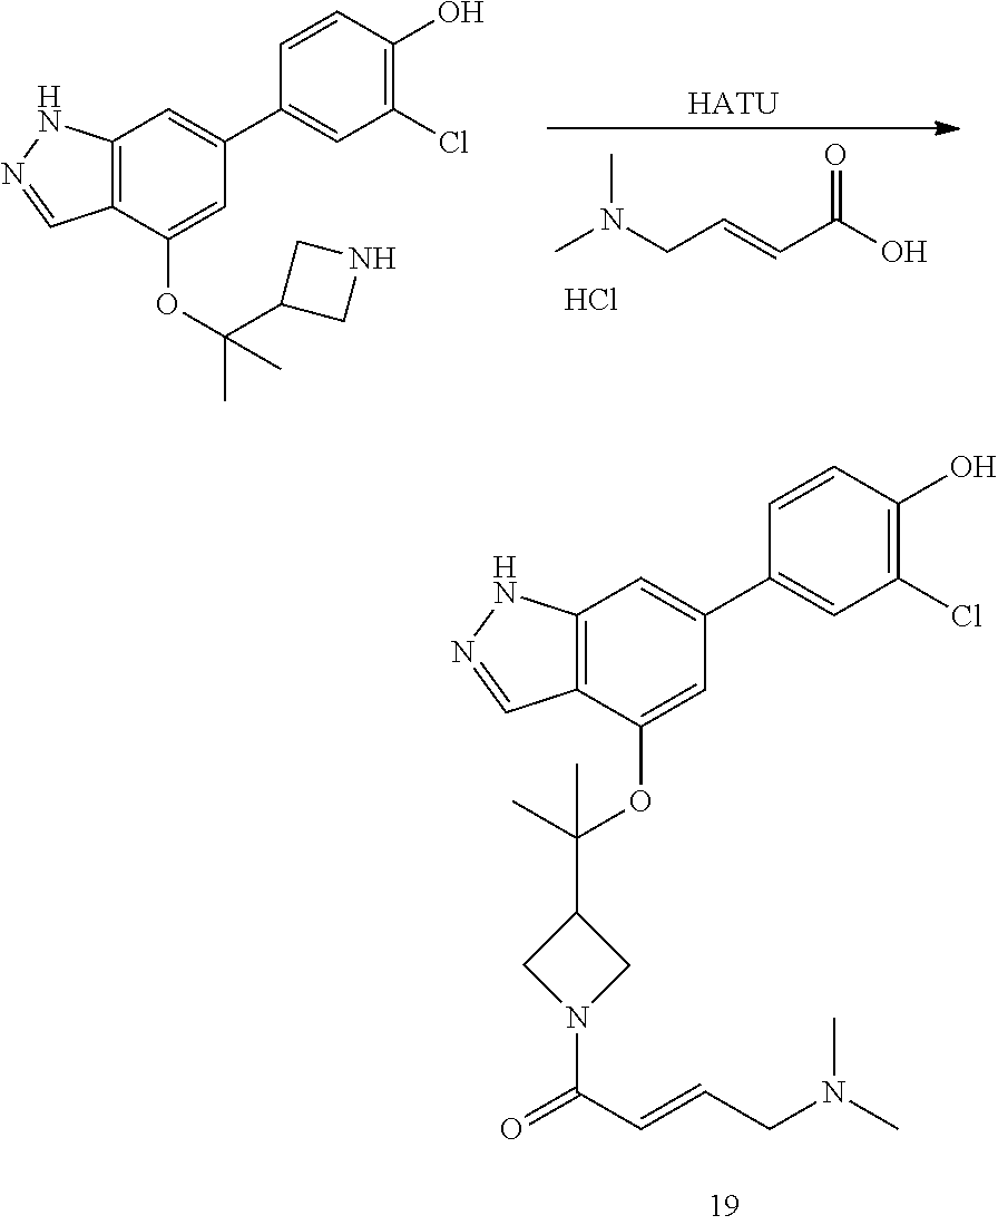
C12=C(C(OC(C3CN(C(=O)C=CCN(C)C)C3)(C)C)=CC(C3=CC(Cl)=C(O)C=C3)=C1)C=NN2.CN(C)CC=CC(O)=O.C12=C(C(OC(C3CNC3)(C)C)=CC(C3=CC(Cl)=C(O)C=C3)=C1)C=NN2.[HATU].Cl
